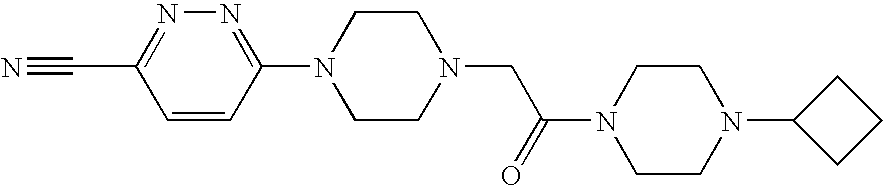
C1=CC(N2CCN(CC(N3CCN(C4CCC4)CC3)=O)CC2)=NN=C1C#N
